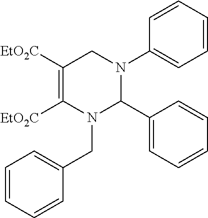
C1([EtO2C])=C([EtO2C])N(CC2=CC=CC=C2)C(C2=CC=CC=C2)N(C2=CC=CC=C2)C1
